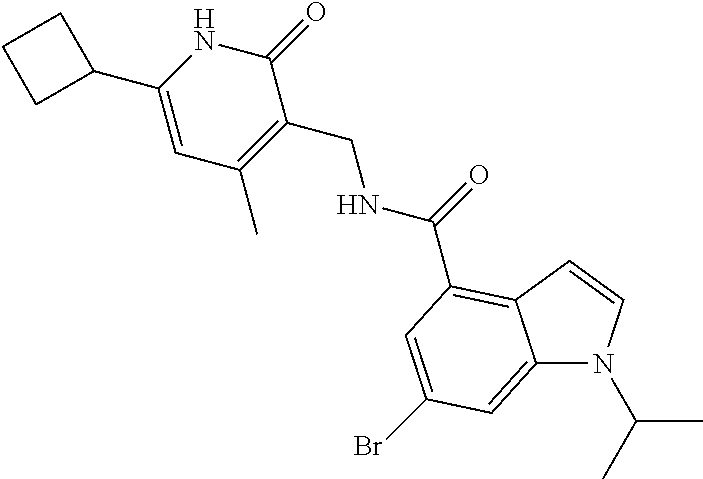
C12=CC(Br)=CC(C(=O)NCC3=C(C)C=C(C4CCC4)NC3=O)=C1C=CN2C(C)C
